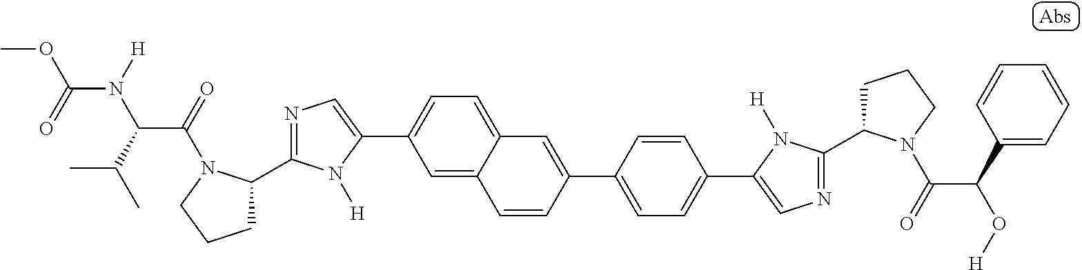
C1(C2CCCN2C(=O)C(C(C)C)N([H])C(=O)OC)=NC=C(C2=CC=C3C(=C2)C=CC(C2=CC=C(C4=CN=C(C5CCCN5C(=O)C(C5=CC=CC=C5)O[H])N4[H])C=C2)=C3)N1[H]
